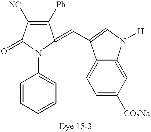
C(C1=CN([H])C2=CC([CO2Na])=CC=C21)=C1C([Ph])=C([NC])C(=O)N1C1=CC=CC=C1
